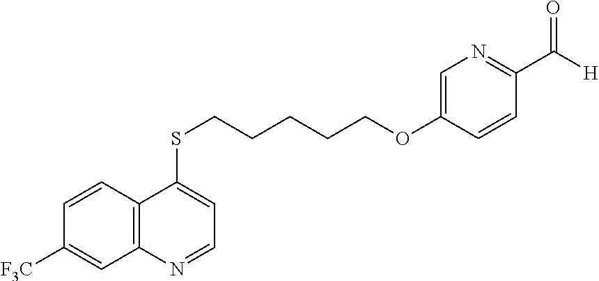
C1=CC2=C(C=C1[F3C])N=CC=C2SCCCCCOC1=CN=C(C([H])=O)C=C1
